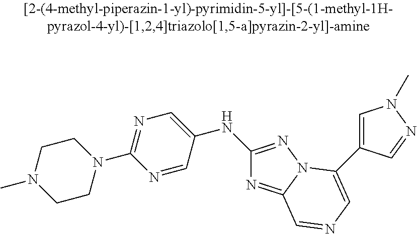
N1(C2=NC=C(NC3=NN4C(=N3)C=NC=C4C3=CN(C)N=C3)C=N2)CCN(C)CC1
